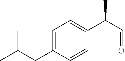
CC(CC1=CC=C(C(C=O)C)C=C1)C
